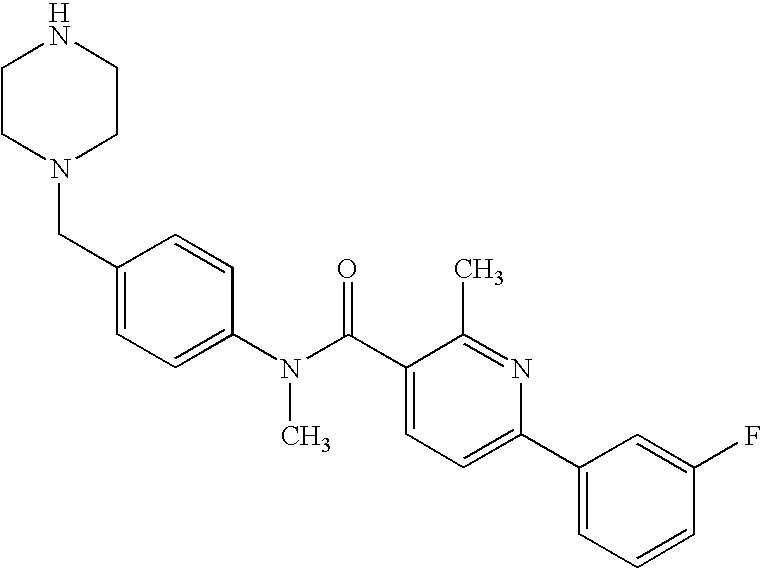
N1CCN(CC2=CC=C(N(C(C3=CC=C(C4=CC=CC(F)=C4)N=C3C)=O)C)C=C2)CC1
